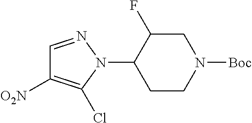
C1=NN(C2CCN([Boc])CC2F)C(Cl)=C1[O2N]
